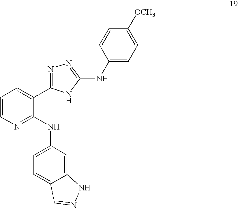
C1=CN=C(NC2=CC=C3C(=C2)NN=C3)C(C2=NN=C(NC3=CC=C([OCH3])C=C3)N2)=C1
